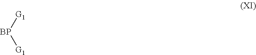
[BP]([G1])[G1]
